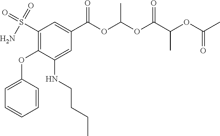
O=S(C1=C(OC2=CC=CC=C2)C(NCCCC)=CC(C(OC(OC(C(OC(C)=O)C)=O)C)=O)=C1)(=O)N
